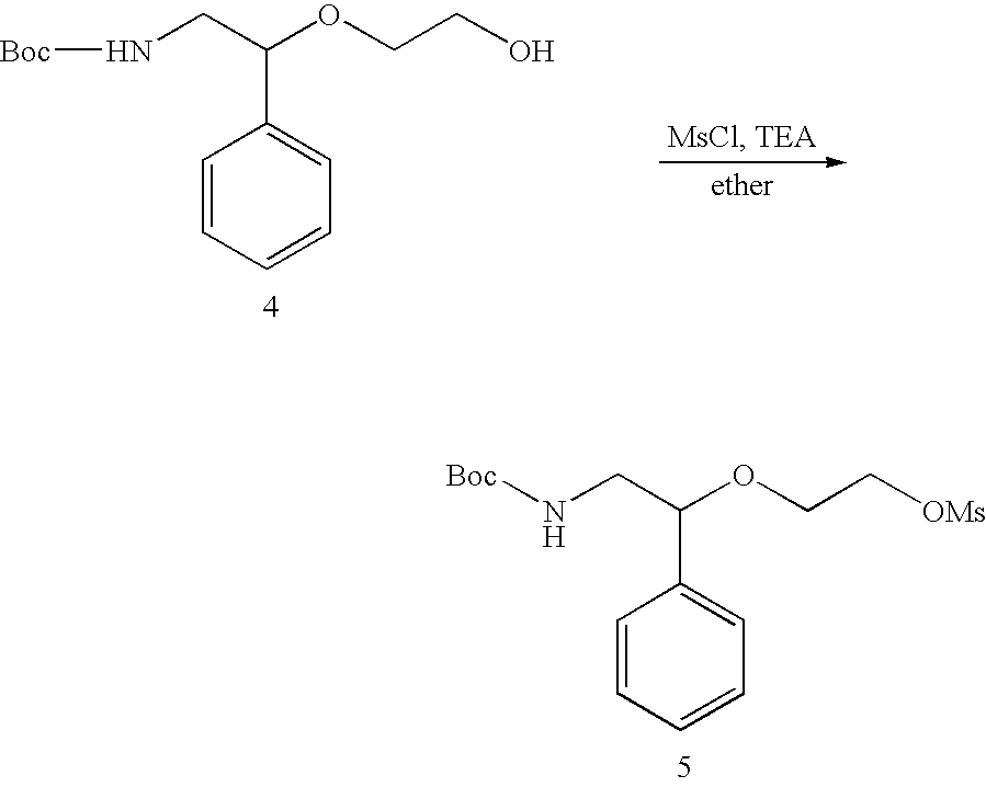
C1=CC=CC=C1C(CN[Boc])OCC[OMs].C1=CC=CC=C1C(CN[Boc])OCCO
